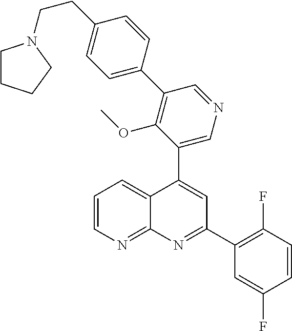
C1(C2=CC(C3=C(F)C=CC(F)=C3)=NC3=NC=CC=C23)=CN=CC(C2=CC=C(CCN3CCCC3)C=C2)=C1OC
